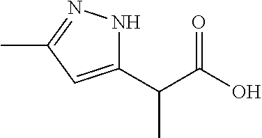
C1(C(C(O)=O)C)=CC(C)=NN1
